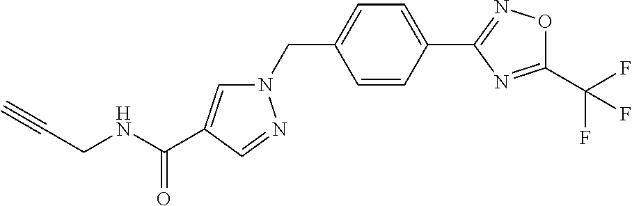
C1=CC(C2=NOC(C(F)(F)F)=N2)=CC=C1CN1C=C(C(NCC#C)=O)C=N1
